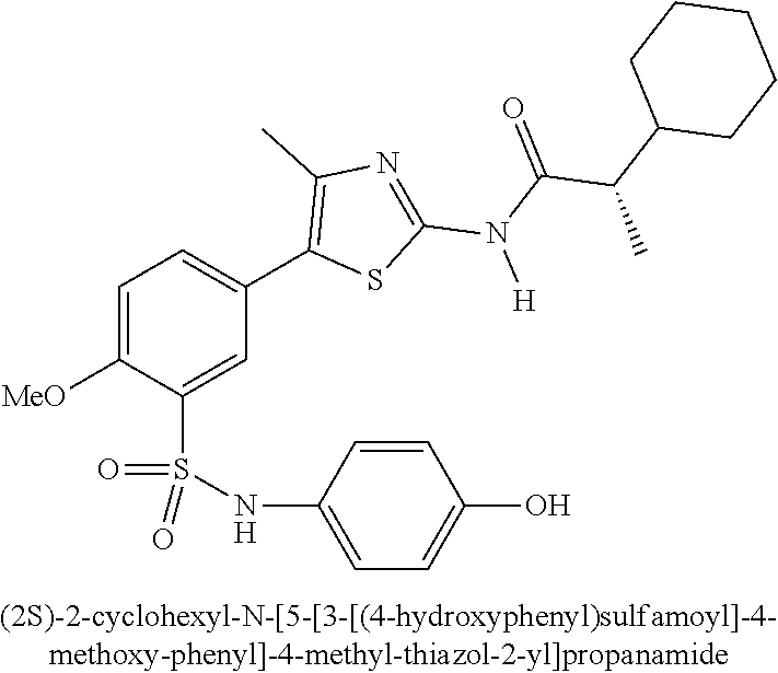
C1=C([OMe])C(S(NC2=CC=C(O)C=C2)(=O)=O)=CC(C2=C(C)N=C(N(C(C(C3CCCCC3)C)=O)[H])S2)=C1
